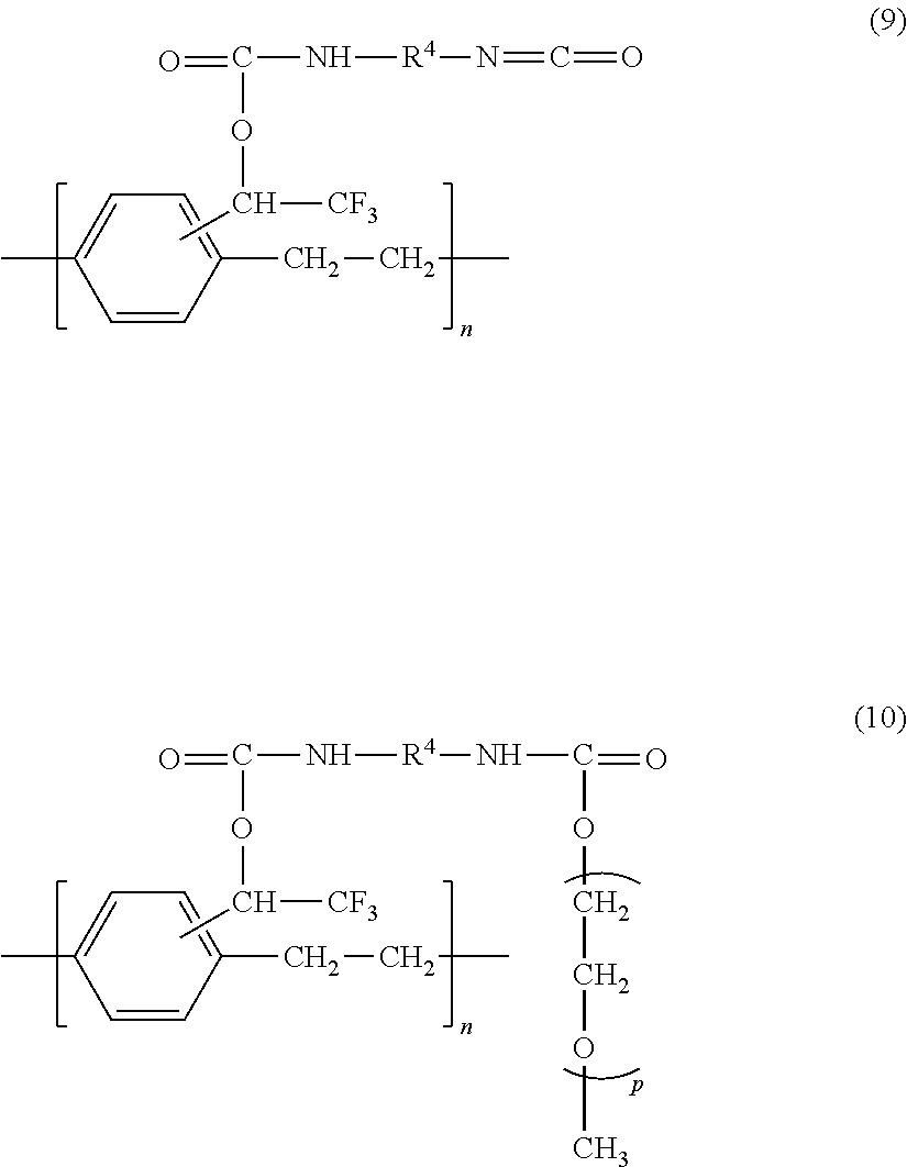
C1=CC(CCC)=CC=C1C.CC([CF3])OC(=O)N[R4]N=C=O.C1=CC(CCC)=CC=C1C.CC([CF3])OC(=O)N[R4]NC(OCCOC)=O
